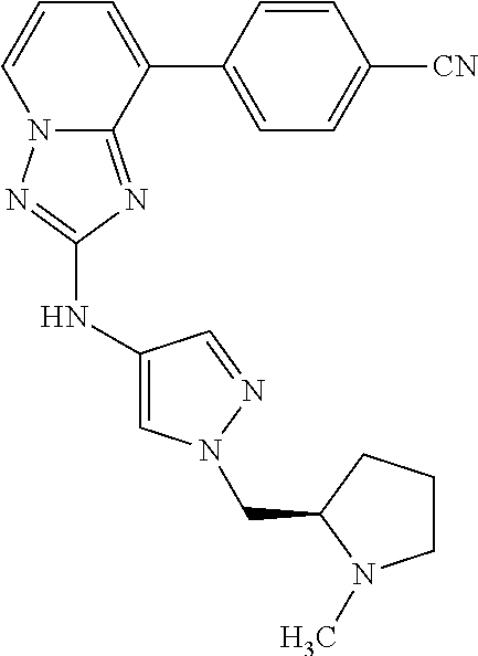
C1(NC2=NN3C(=N2)C(C2=CC=C([CN])C=C2)=CC=C3)=CN(CC2N(C)CCC2)N=C1
